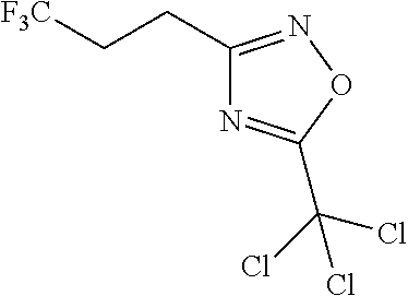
C([F3C])CC1=NOC(C(Cl)(Cl)Cl)=N1
